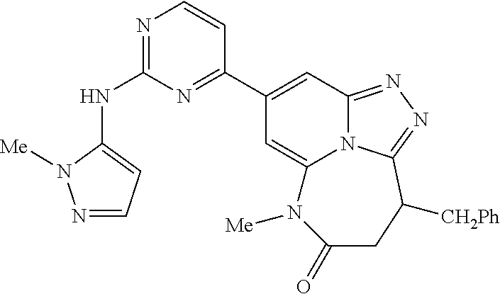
N(C1=NC=CC(C2=CC3=NN=C4N3C(=C2)N([Me])C(=O)CC4[CH2Ph])=N1)C1=CC=NN1[Me]
